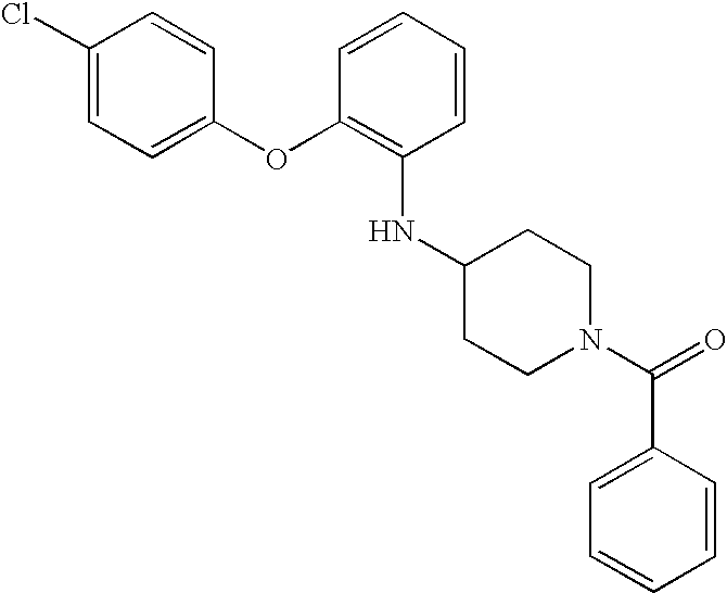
C1(Cl)=CC=C(OC2=C(NC3CCN(C(=O)C4=CC=CC=C4)CC3)C=CC=C2)C=C1
